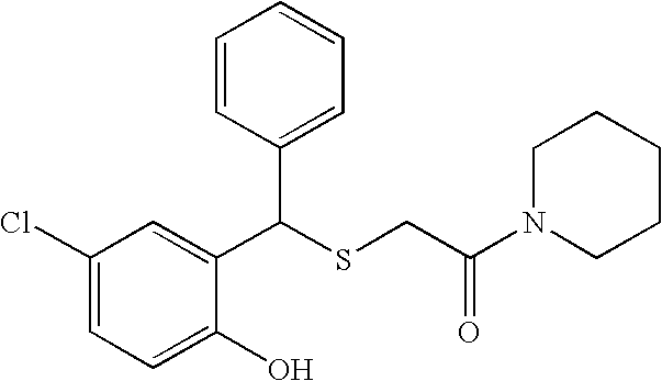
C1(C(SCC(=O)N2CCCCC2)C2=CC=CC=C2)=CC(Cl)=CC=C1O
